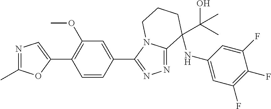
C1(C2=C(OC)C=C(C3=NN=C4N3CCCC4(NC3=CC(F)=C(F)C(F)=C3)C(C)(O)C)C=C2)=CN=C(C)O1
